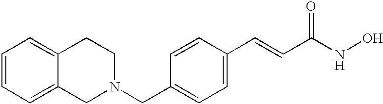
C1=CC=C2C(=C1)CCN(CC1=CC=C(C=CC(=O)NO)C=C1)C2
